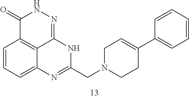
C1=CC=C2C3=C1C(=O)NN=C3NC(CN1CCC(C3=CC=CC=C3)=CC1)=N2
